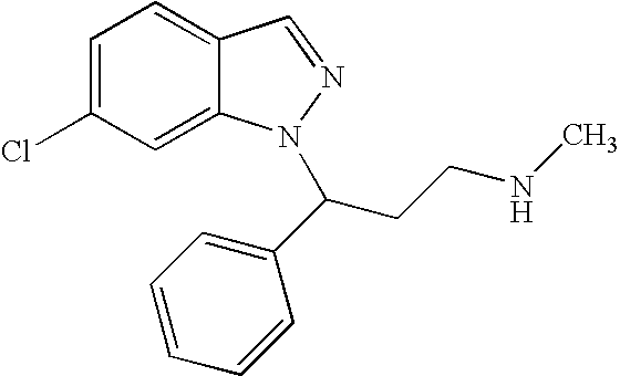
C1=C(Cl)C=C2C(=C1)C=NN2C(CCNC)C1=CC=CC=C1
